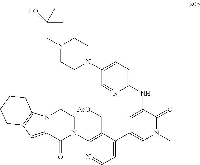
N12C(=CC3=C1CCCC3)C(=O)N(C1=C(C[AcO])C(C3=CN(C)C(=O)C(NC4=CC=C(N5CCN(CC(C)(O)C)CC5)C=N4)=C3)=CC=N1)CC2
